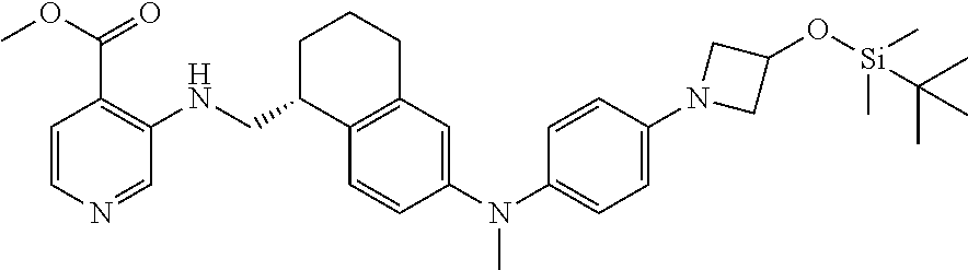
C1=CC(N(C2=CC=C(N3CC(O[Si](C)(C)C(C)(C)C)C3)C=C2)C)=CC2=C1C(CNC1=C(C(=O)OC)C=CN=C1)CCC2
